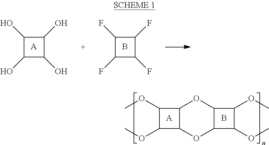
C1(O)C(O)C(O)C1O.[A].C1(F)C(F)C(F)C1F.B.[A].C1(OC)C(OC)C2C1OC1C(O2)C(OC)C1OC.B
